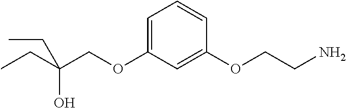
C(COC1=CC=CC(OCCN)=C1)(CC)(O)CC
